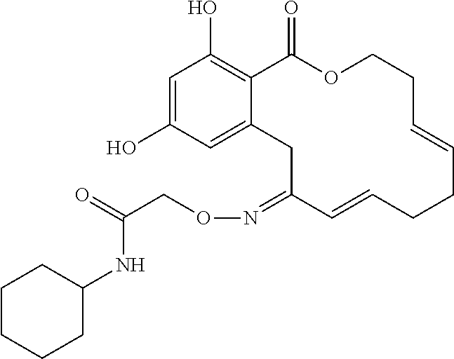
C1=C(O)C=C2C(=C1O)C(=O)OCCC=CCCC=CC(=NOCC(=O)NC1CCCCC1)C2
